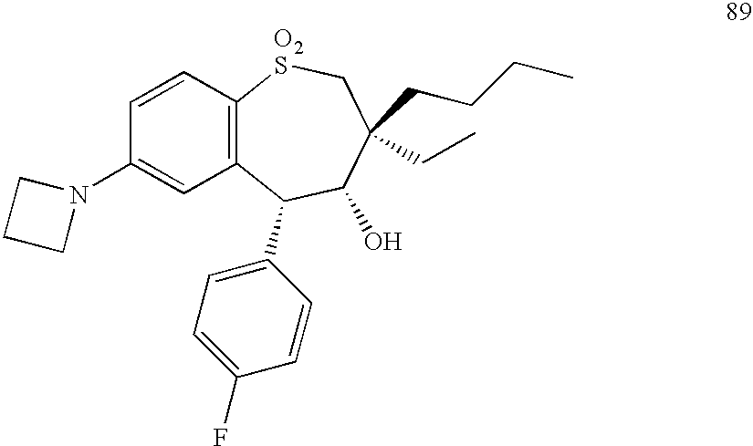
C1=CC2=C(C=C1N1CCC1)C(C1=CC=C(F)C=C1)C(O)C(CCCC)(CC)C[O2S]2
